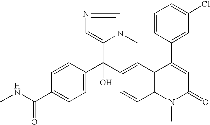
C1=C(C(NC)=O)C=CC(C(C2=CC3=C(C=C2)N(C)C(=O)C=C3C2=CC(Cl)=CC=C2)(C2=CN=CN2C)O)=C1
